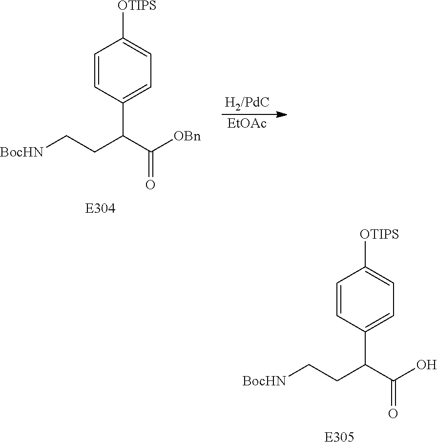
C(CC(C1=CC=C([OTIPS])C=C1)C(=O)O)[BocHN].C(CC(C1=CC=C([OTIPS])C=C1)C(=O)[OBn])[BocHN].[EtOAc]
